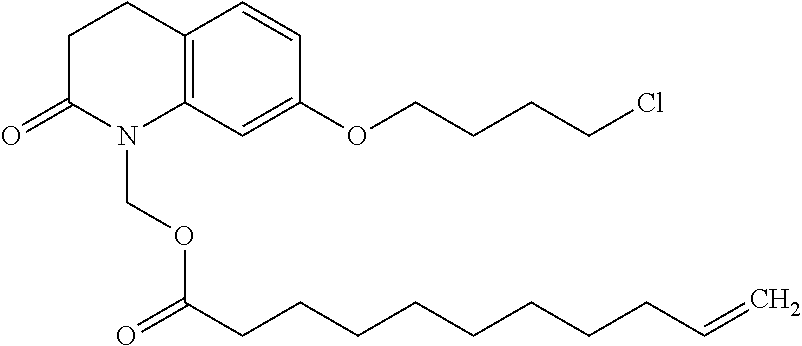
C12=C(C=C(OCCCCCl)C=C1)N(COC(CCCCCCCCC=C)=O)C(=O)CC2
